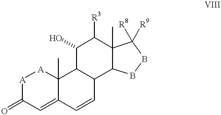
[A]1C(=O)C=C2C(C)([A]1)C1C(C=C2)C2C(C)(C([R3])C1O)C([R9])([R8])BB2
